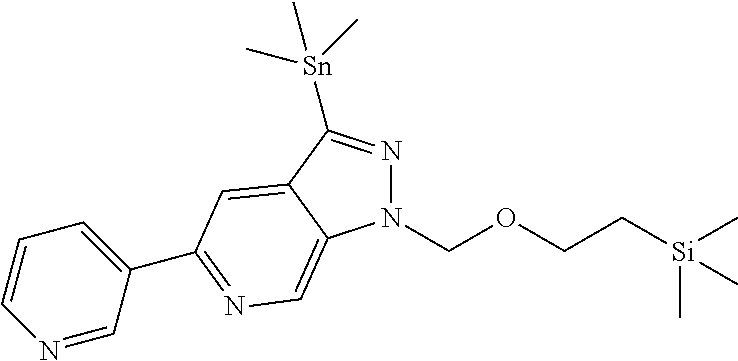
N1(COCC[Si](C)(C)C)N=C([Sn](C)(C)C)C2=CC(C3=CC=CN=C3)=NC=C12
